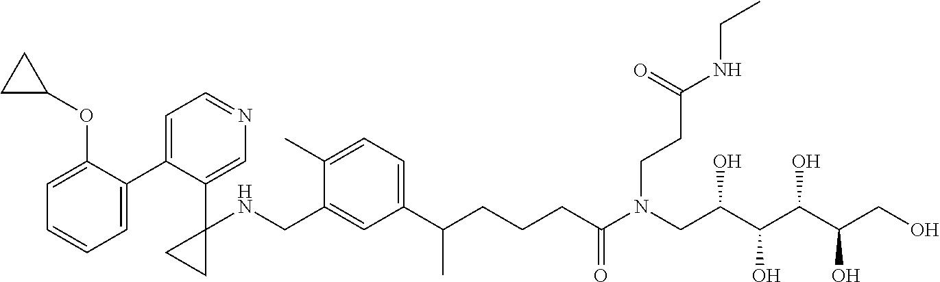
C1(C2=CC=NC=C2C2(NCC3=CC(C(CCCC(N(CC(C(C(C(CO)O)O)O)O)CCC(=O)NCC)=O)C)=CC=C3C)CC2)=CC=CC=C1OC1CC1
